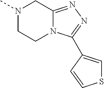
N1(C)CCN2C(=NN=C2C2=CSC=C2)C1
